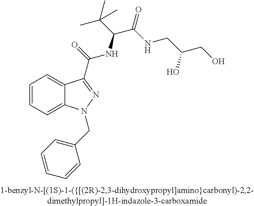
C1=CC=C2C(=C1)C(C(NC(C(C)(C)C)C(NCC(CO)O)=O)=O)=NN2CC1=CC=CC=C1
